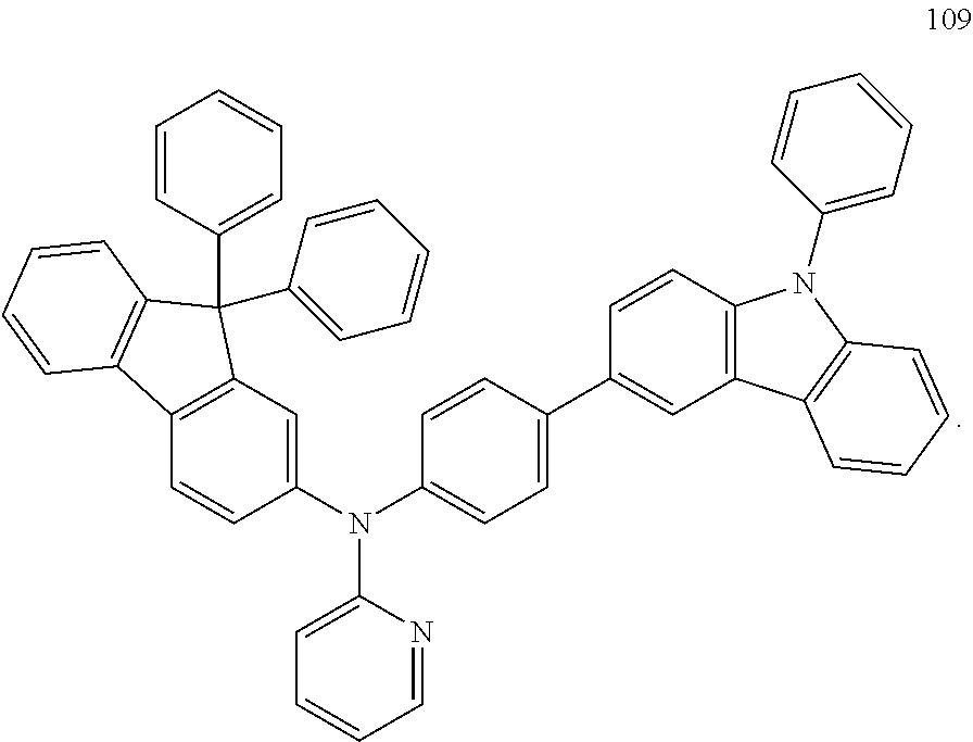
C1(N(C2=CC=C(C3=CC4=C(C=C3)N(C3=CC=CC=C3)C3=C4C=CC=C3)C=C2)C2=CC=CC=N2)=CC2=C(C=C1)C1=C(C2(C2=CC=CC=C2)C2=CC=CC=C2)C=CC=C1
